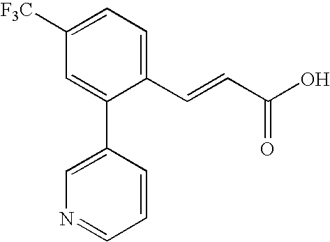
C1=C([F3C])C=C(C2=CN=CC=C2)C(C=CC(O)=O)=C1
